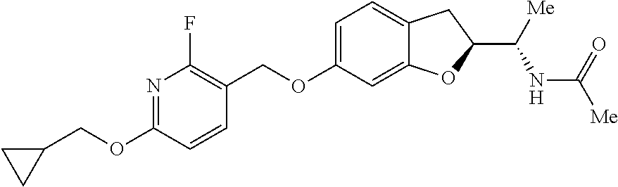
C1=C(OCC2=C(F)N=C(OCC3CC3)C=C2)C=C2C(=C1)CC(C([Me])NC([Me])=O)O2
